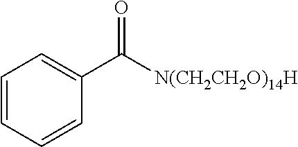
C1=CC=CC(C(=O)[N(CH2CH2O)14H])=C1
